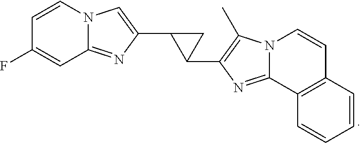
C1=CN2C(=NC(C3C(C4=C(C)N5C(=N4)C4=C(C=C5)C=CC=C4)C3)=C2)C=C1F
